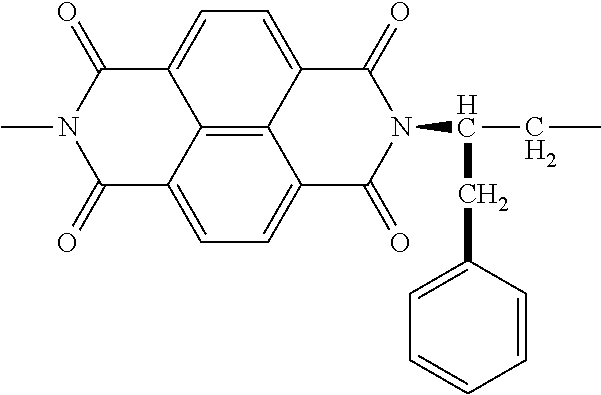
C12=CC=C3C4=C1C(=CC=C4C(=O)N(C(CC)CC1=CC=CC=C1)C3=O)C(=O)N(C)C2=O
